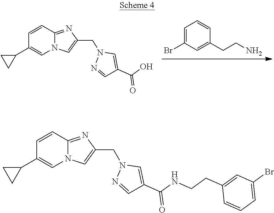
BrC1=CC=CC(CCN)=C1.C1=CC2=NC(CN3N=CC(C(O)=O)=C3)=CN2C=C1C1CC1.C1=CC2=NC(CN3N=CC(C(NCCC4=CC(Br)=CC=C4)=O)=C3)=CN2C=C1C1CC1
